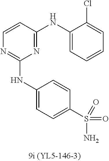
C1=CC(NC2=CC=CC=C2Cl)=NC(NC2=CC=C(S(N)(=O)=O)C=C2)=N1
